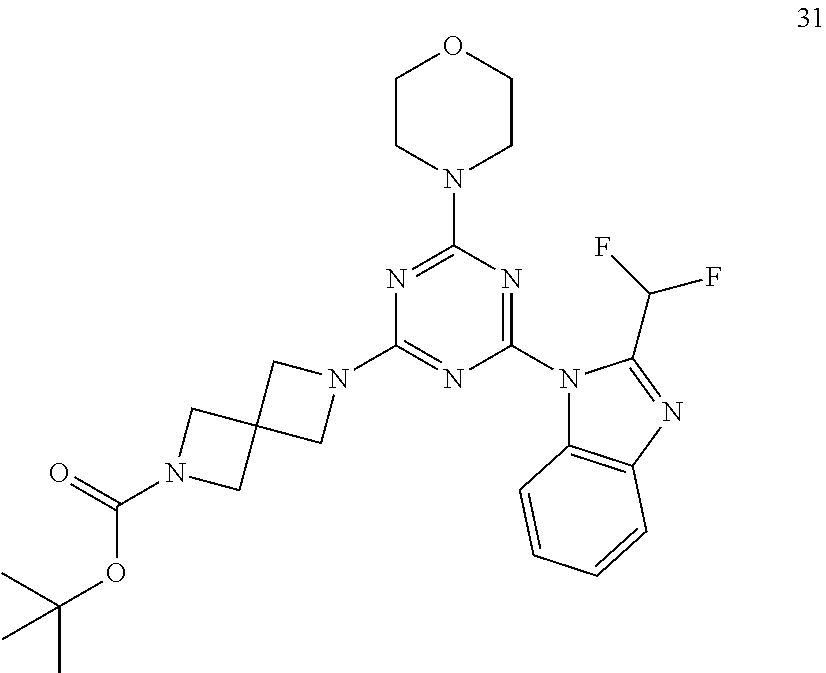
N1=C(N2CCOCC2)N=C(N2C3=C(N=C2C(F)F)C=CC=C3)N=C1N1CC2(C1)CN(C(=O)OC(C)(C)C)C2
